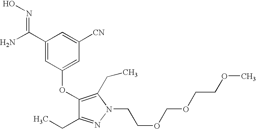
C1(OC2=CC([CN])=CC(C(N)=NO)=C2)=C(CC)N(CCOCOCCOC)N=C1CC
